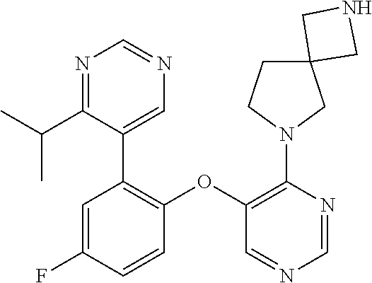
C1=C(F)C=CC(OC2=C(N3CC4(CC3)CNC4)N=CN=C2)=C1C1=CN=CN=C1C(C)C
